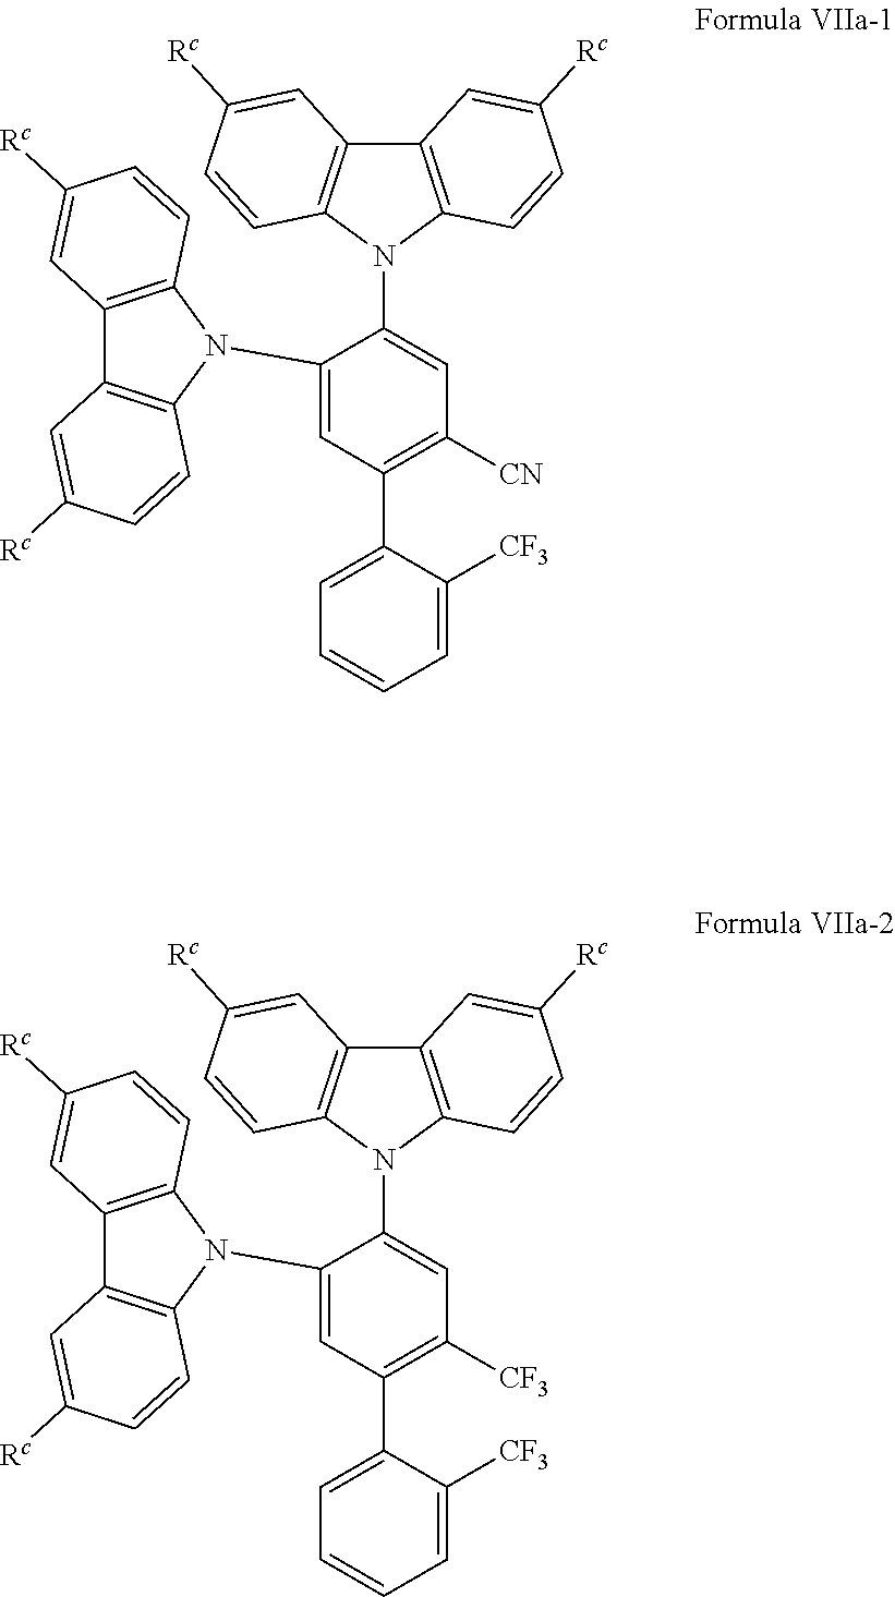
C12=C(N(C3=CC([CN])=C(C4=CC=CC=C4[CF3])C=C3N3C4=C(C5=C3C=CC([Rc])=C5)C=C([Rc])C=C4)C3=C1C=C([Rc])C=C3)C=CC([Rc])=C2.C12=C(N(C3=CC([CF3])=C(C4=CC=CC=C4[CF3])C=C3N3C4=C(C5=C3C=CC([Rc])=C5)C=C([Rc])C=C4)C3=C1C=C([Rc])C=C3)C=CC([Rc])=C2
